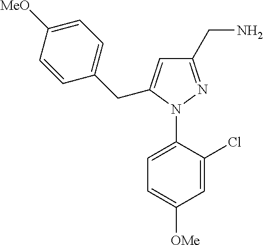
C1=C(N2N=C(CN)C=C2CC2=CC=C([MeO])C=C2)C(Cl)=CC([OMe])=C1
